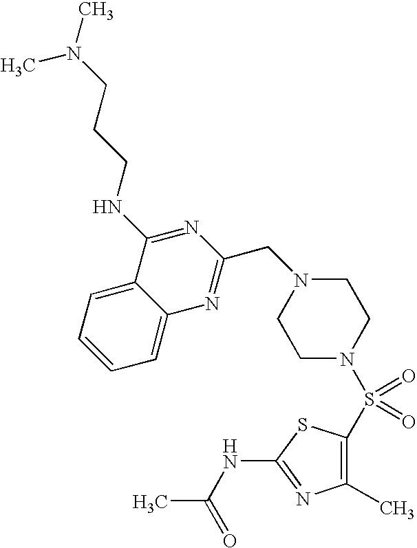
C1=C2C(=CC=C1)N=C(CN1CCN(S(C3=C(C)N=C(NC(C)=O)S3)(=O)=O)CC1)N=C2NCCCN(C)C
